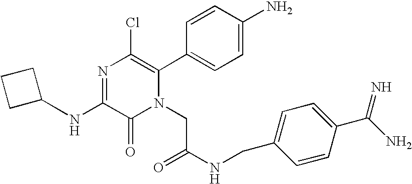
N(C1=NC(Cl)=C(C2=CC=C(N)C=C2)N(CC(NCC2=CC=C(C(=N)N)C=C2)=O)C1=O)C1CCC1
